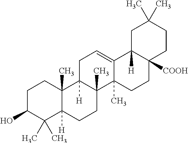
C1C(O)C(C)(C)C2([H])C(C)(C1)C1([H])C(C)(CC2)C2(C)C(=CC1)C1([H])C([COOH])(CC2)CCC(C)(C)C1
